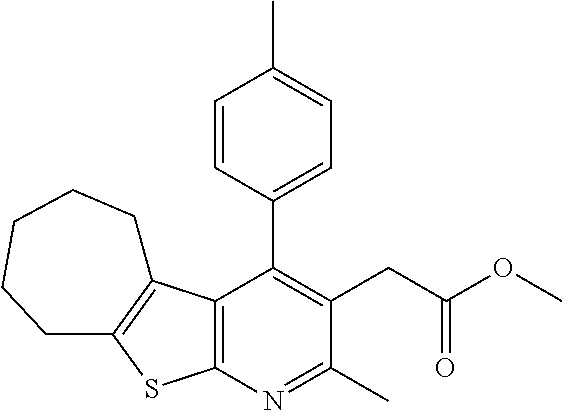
C12=C(N=C(C)C(CC(OC)=O)=C1C1=CC=C(C)C=C1)SC1=C2CCCCC1
